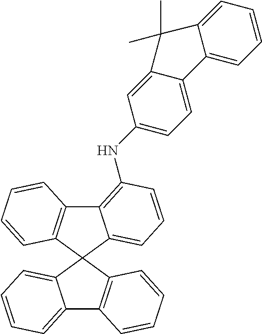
C12=CC=CC=C1C1(C3=C2C=CC=C3)C2=C(C3=C(NC4=CC=C5C(=C4)C(C)(C)C4=CC=CC=C54)C=CC=C31)C=CC=C2
